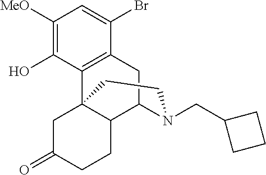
C1([MeO])=C(O)C2=C(C(Br)=C1)CC1C3C2(CC(=O)CC3)CCN1CC1CCC1
